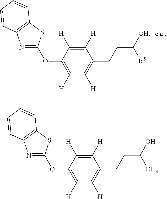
C1=CC=CC2=C1N=C(OC1=C([H])C([H])=C(CCC([OH])[R5])C([H])=C1[H])S2.C1=CC=CC2=C1N=C(OC1=C([H])C([H])=C(CCC(O)C)C([H])=C1[H])S2
